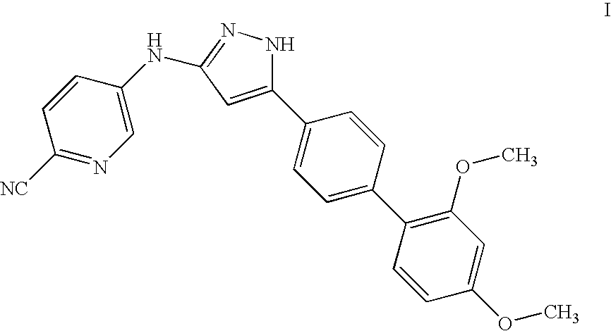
C1(C2=CC=C(C3=C(OC)C=C(OC)C=C3)C=C2)=CC(NC2=CN=C([NC])C=C2)=NN1
